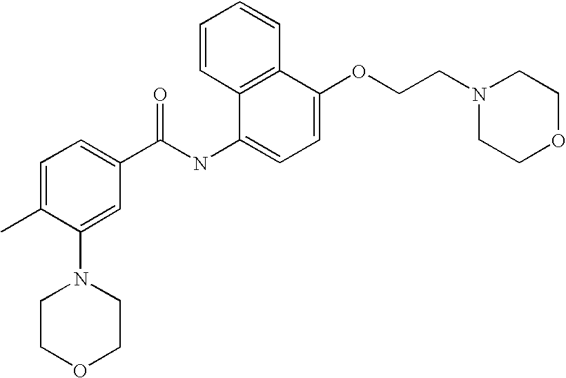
C1=C(C)C(N2CCOCC2)=CC(C(NC2=CC=C(OCCN3CCOCC3)C3=C2C=CC=C3)=O)=C1
